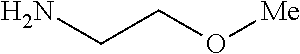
[Me]OCCN
